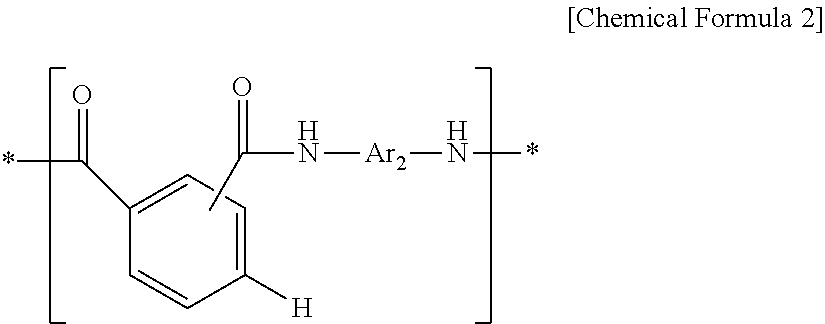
C1(C(*)=O)=CC=C([H])C=C1.CC(N[Ar2]N*)=O
